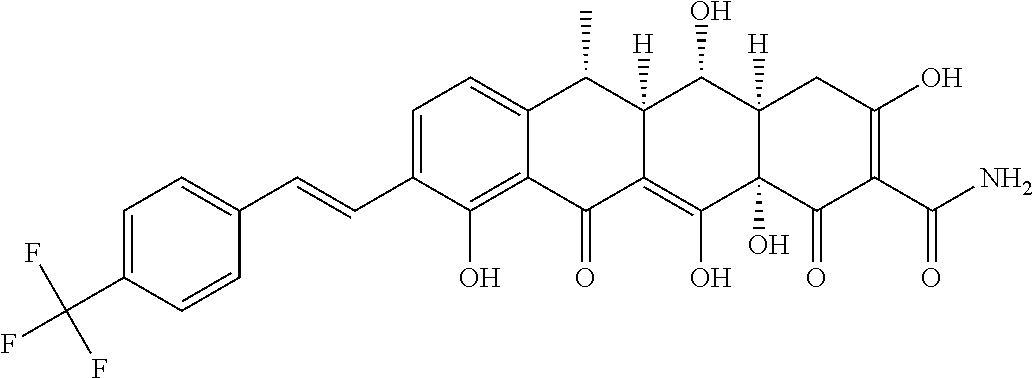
C1=C(C=CC2=CC=C(C(F)(F)F)C=C2)C(O)=C2C(=C1)C(C)C1([H])C(=C(O)C3(O)C([H])(C1O)CC(O)=C(C(N)=O)C3=O)C2=O
